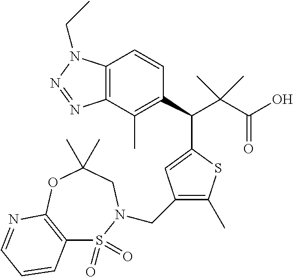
C12=C(C(C)=C(C(C(C(O)=O)(C)C)C3=CC(CN4S(=O)(=O)C5=C(OC(C)(C)C4)N=CC=C5)=C(C)S3)C=C1)N=NN2CC
